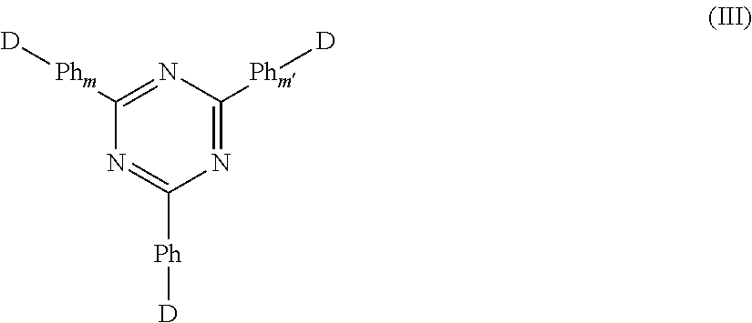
N1=C([Ph][D])N=C([Phm][D])N=C1[Phm][D]
